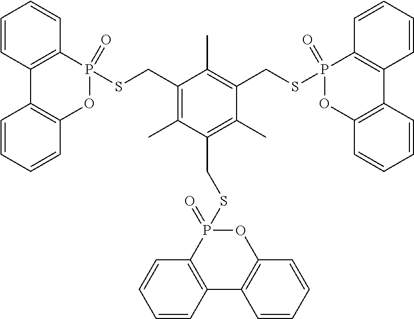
C1=CC2=C(C=C1)P(SCC1=C(C)C(CSP3(=O)C4=C(C5=C(O3)C=CC=C5)C=CC=C4)=C(C)C(CSP3(=O)OC4=C(C5=C3C=CC=C5)C=CC=C4)=C1C)(=O)OC1=C2C=CC=C1
